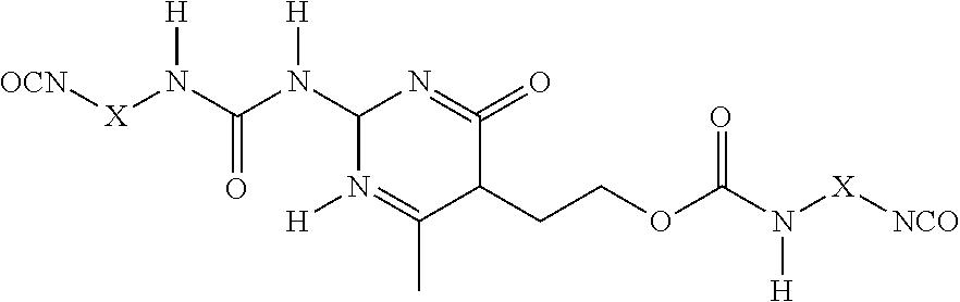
C1(N(C(N([X][OCN])[H])=O)[H])N([H])=C(C)C(CCOC(N([X][NCO])[H])=O)C(=O)=N1
